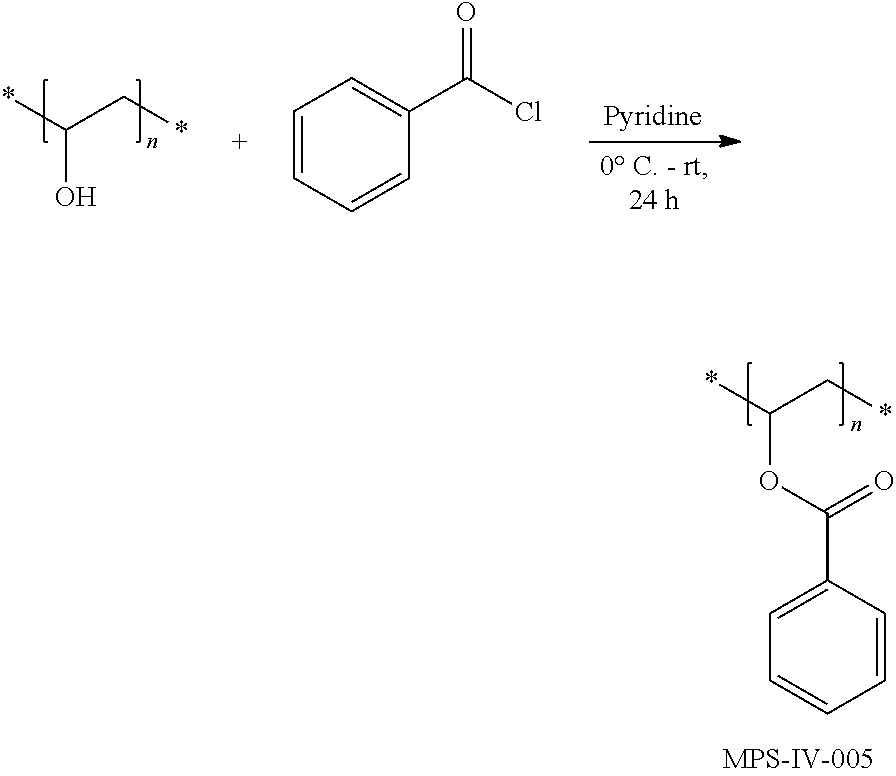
*C(C*)OC(C1=CC=CC=C1)=O.*C(C*)O.C1=CC=CC(C(Cl)=O)=C1
